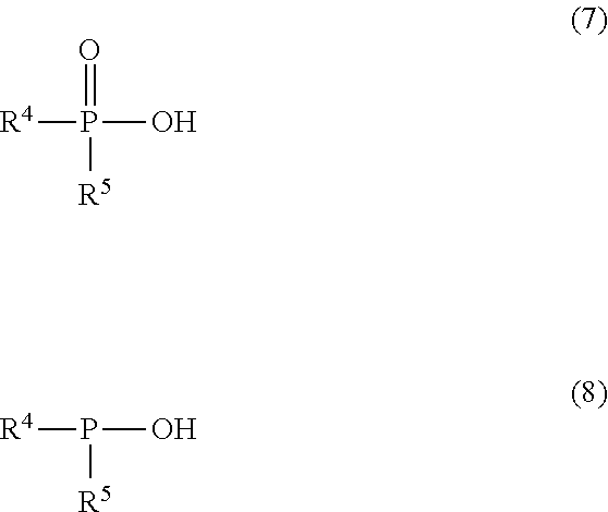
[R4]P(O)(=O)[R5].[R4]P(O)[R5]
